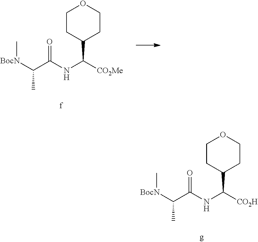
C1CC(C([CO2Me])NC(C([BocN]C)C)=O)CCO1.C1CC(C([CO2H])NC(C([BocN]C)C)=O)CCO1
